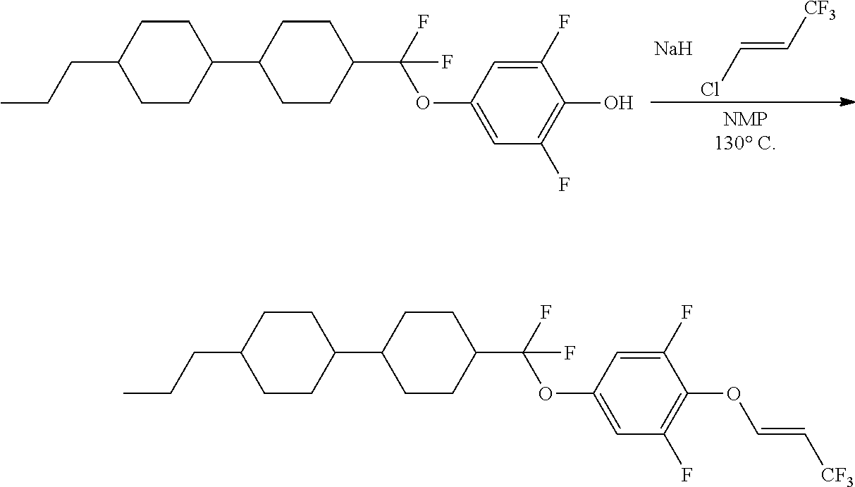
C(=C[CF3])Cl.[Na].C1(C2CCC(C(F)(OC3=CC(F)=C(O)C(F)=C3)F)CC2)CCC(CCC)CC1.C1(C2CCC(C(F)(OC3=CC(F)=C(OC=C[CF3])C(F)=C3)F)CC2)CCC(CCC)CC1
